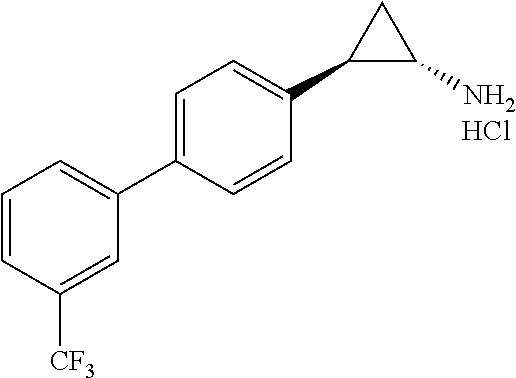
C1(C2C(N)C2)=CC=C(C2=CC=CC([CF3])=C2)C=C1.Cl
